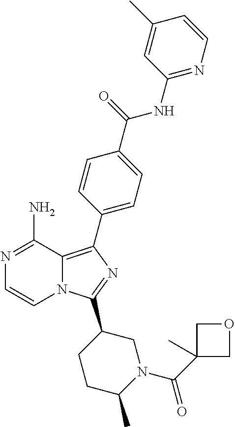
N12C(=C(C3=CC=C(C(=O)NC4=NC=CC(C)=C4)C=C3)N=C1C1CCC(C)N(C(C3(C)COC3)=O)C1)C(N)=NC=C2
